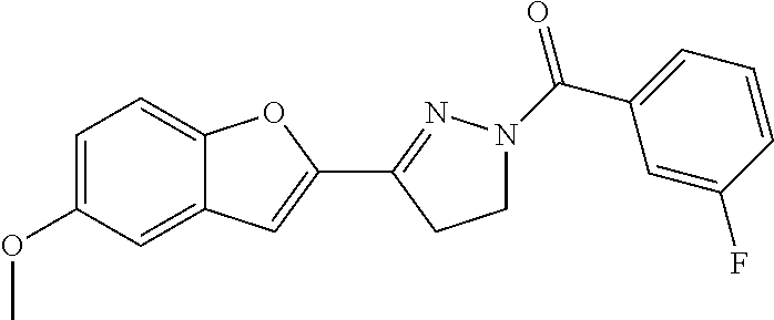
C1=C(OC)C=C2C(=C1)OC(C1=NN(C(C3=CC=CC(F)=C3)=O)CC1)=C2
